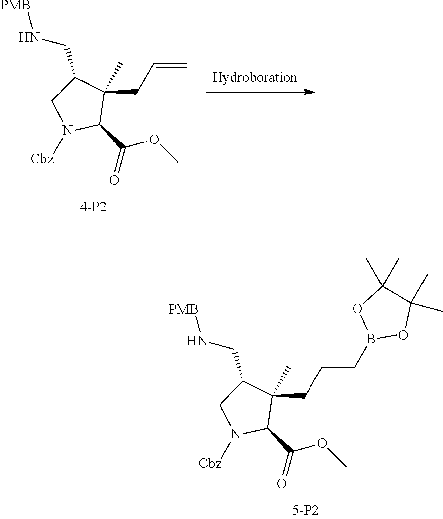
C(C1(C)C(CN[PMB])CN([Cbz])C1C(=O)OC)CCB1OC(C)(C)C(C)(C)O1.[Hydroboration].C(C1(C)C(C(=O)OC)N([Cbz])CC1CN[PMB])C=C
